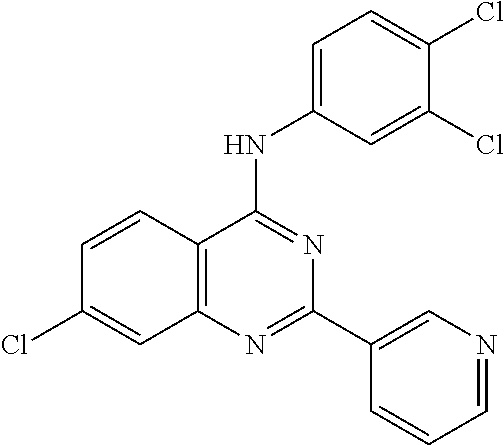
C1=CC2=C(C=C1Cl)N=C(C1=CN=CC=C1)N=C2NC1=CC=C(Cl)C(Cl)=C1
